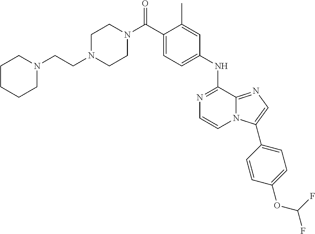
C1(C)=CC(NC2=NC=CN3C2=NC=C3C2=CC=C(OC(F)F)C=C2)=CC=C1C(N1CCN(CCN2CCCCC2)CC1)=O
